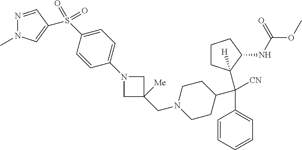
N1(CC2([Me])CN(C3=CC=C(S(=O)(=O)C4=CN(C)N=C4)C=C3)C2)CCC(C(C2=CC=CC=C2)([CN])C2([H])CCCC2NC(OC)=O)CC1
